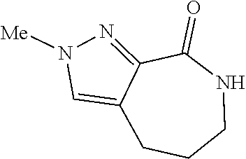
C1CCNC(=O)C2=NN([Me])C=C12
